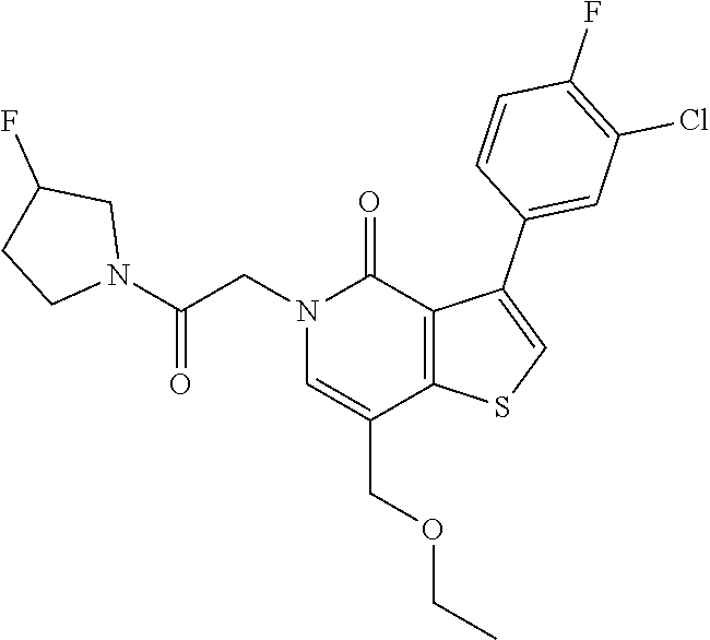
C1=CC(C2=CSC3=C2C(=O)N(CC(N2CCC(F)C2)=O)C=C3COCC)=CC(Cl)=C1F
